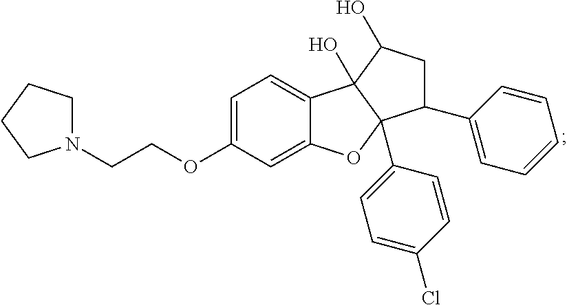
C1=C(OCCN2CCCC2)C=C2C(=C1)C1(O)C(C3=CC=C(Cl)C=C3)(O2)C(C2=CC=CC=C2)CC1O
